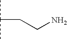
CC(C)CCN
